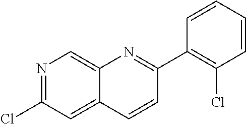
N1=C(Cl)C=C2C(=C1)N=C(C1=C(Cl)C=CC=C1)C=C2
